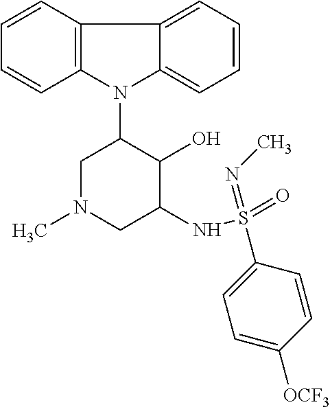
N1(C2CN(C)CC(NS(=O)(=NC)C3=CC=C([OCF3])C=C3)C2O)C2=C(C3=CC=CC=C13)C=CC=C2
